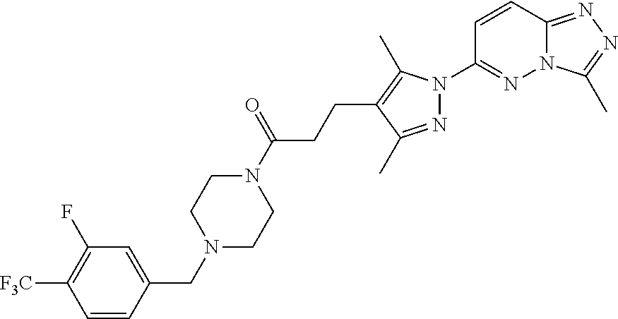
N12C(=NN=C1C)C=CC(N1N=C(C)C(CCC(N3CCN(CC4=CC(F)=C([F3C])C=C4)CC3)=O)=C1C)=N2
